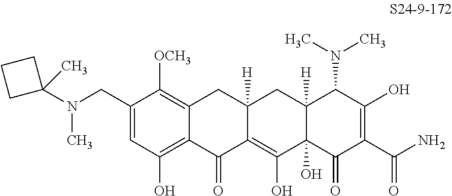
C1(CN(C2(C)CCC2)C)=CC(O)=C2C(=C1[OCH3])CC1([H])C(=C(O)C3(O)C([H])(C1)C(N(C)C)C(O)=C(C(N)=O)C3=O)C2=O
